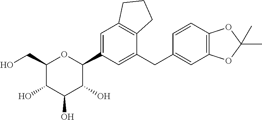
C1(CO)C(O)C(O)C(O)C(C2=CC3=C(C(CC4=CC5=C(C=C4)OC(C)(C)O5)=C2)CCC3)O1
